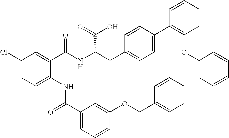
C1(Cl)=CC=C(NC(C2=CC=CC(OCC3=CC=CC=C3)=C2)=O)C(C(NC(CC2=CC=C(C3=C(OC4=CC=CC=C4)C=CC=C3)C=C2)C(=O)O)=O)=C1
